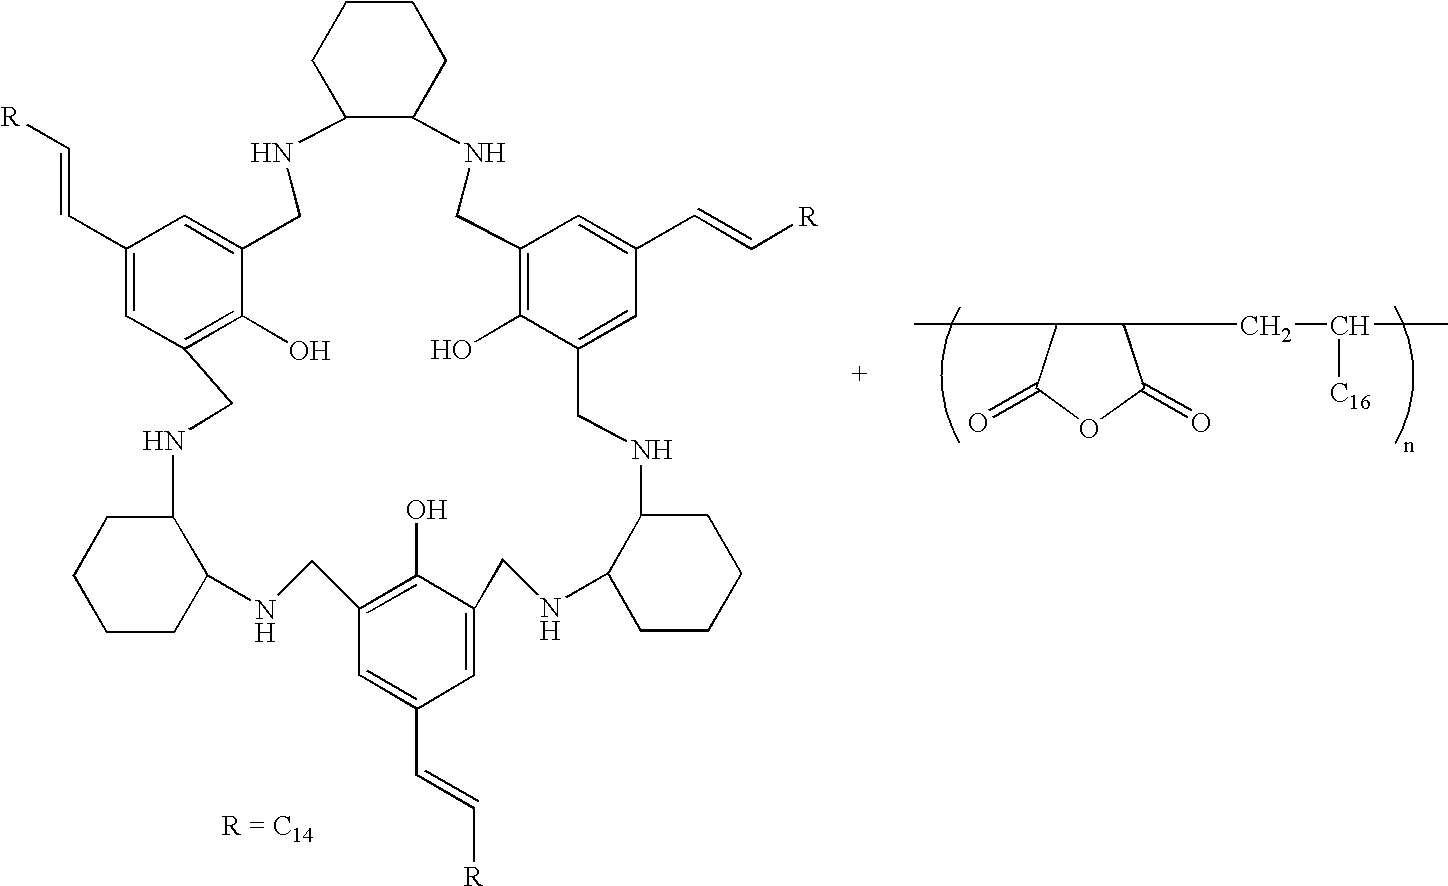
C1CCC2C(C1)NCC1=C(O)C(=CC(C=C[R])=C1)CNC1C(NCC3=C(O)C(=CC(C=C[R])=C3)CNC3C(NCC4=CC(C=C[R])=CC(=C4O)CN2)CCCC3)CCCC1.CC1C(CC(C)[C16])C(=O)OC1=O
